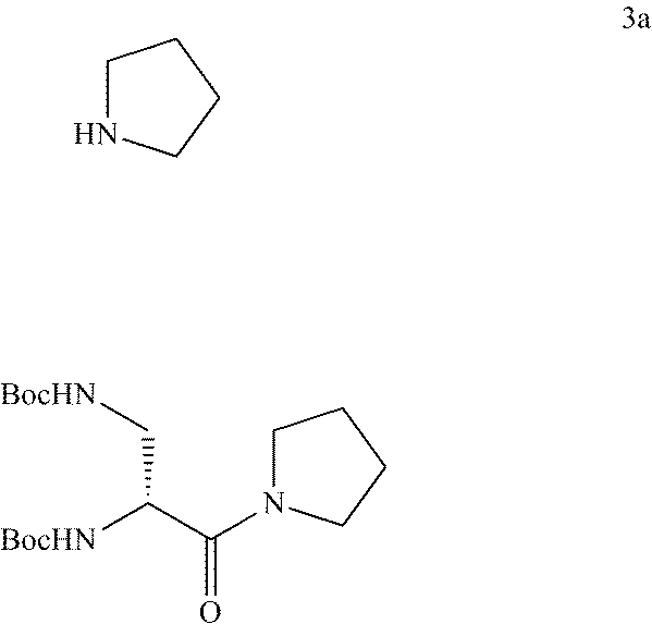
C1NCCC1.[BocHN]C(C(=O)N1CCCC1)C[BocHN]
